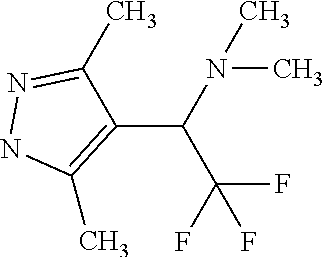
N1C(C)=C(C(N(C)C)C(F)(F)F)C(C)=N1
